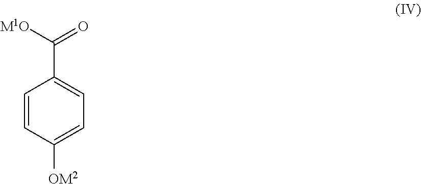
C1=CC([OM2])=CC=C1C([M1O])=O
